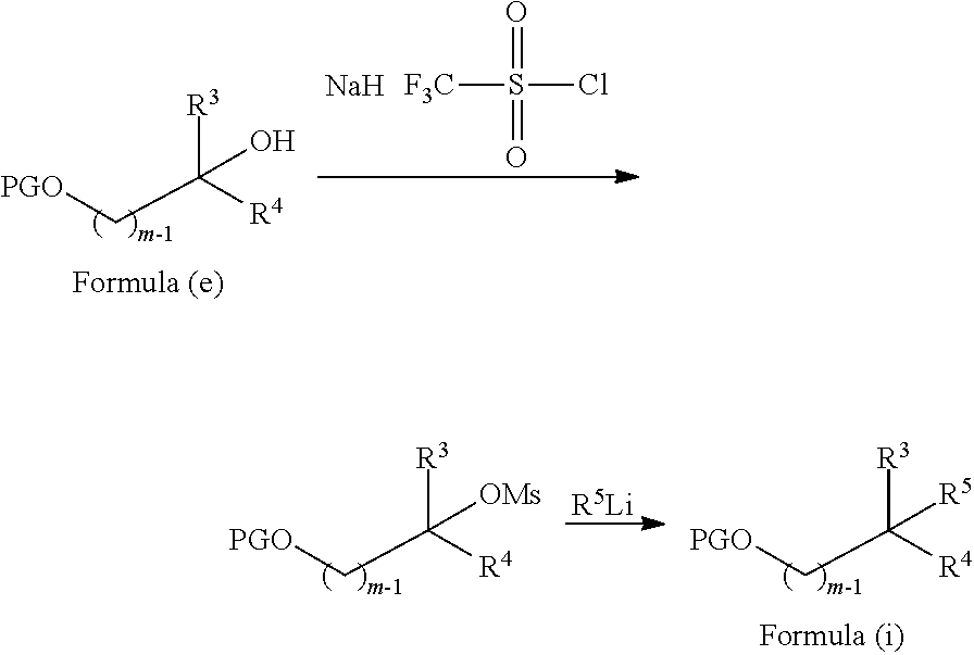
C([R3])(C[PGO])([R4])O.[Na].[F3C]S(Cl)(=O)=O.C([R3])(C[PGO])([R4])[OMs].[R5Li].C([R3])(C[PGO])([R4])[R5]
